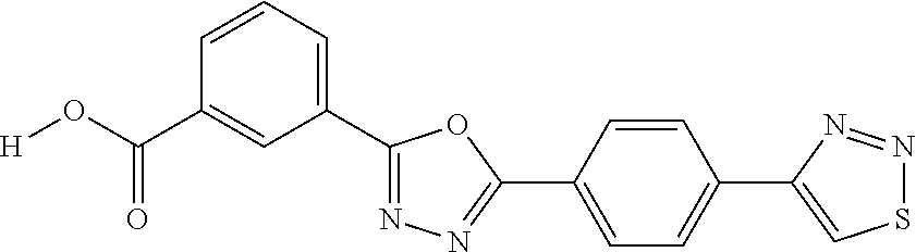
[H]OC(=O)C1=CC(C2=NN=C(C3=CC=C(C4=CSN=N4)C=C3)O2)=CC=C1
